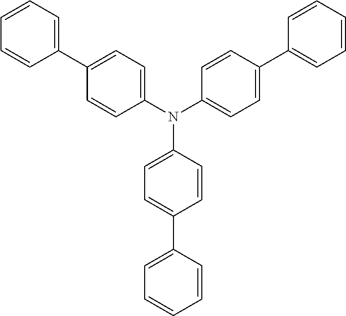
C1=CC=C(C2=CC=C(N(C3=CC=C(C4=CC=CC=C4)C=C3)C3=CC=C(C4=CC=CC=C4)C=C3)C=C2)C=C1
